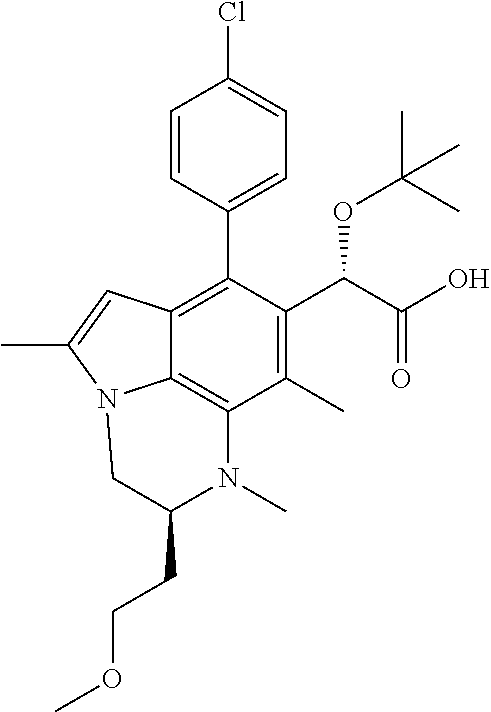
C1=CC(C2=C3C4=C(C(C)=C2C(C(=O)O)OC(C)(C)C)N(C)C(CCOC)CN4C(C)=C3)=CC=C1Cl
